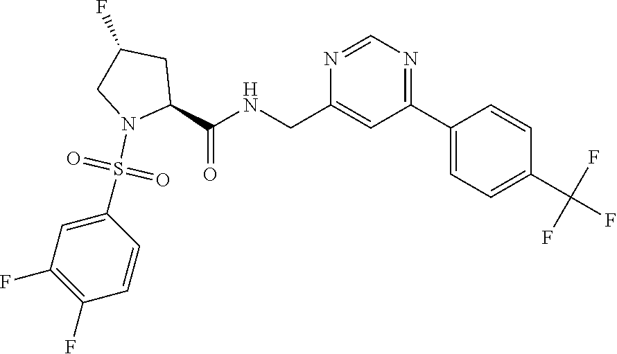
N1=C(C2=CC=C(C(F)(F)F)C=C2)C=C(CNC(=O)C2N(S(C3=CC(F)=C(F)C=C3)(=O)=O)CC(F)C2)N=C1
